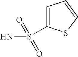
S(N)(=O)(=O)C1=CC=CS1
